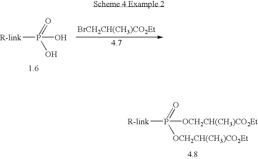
[R-link]P(O)(=O)O.[BrCH2CH(CH3)CO2Et].[R-link]P([OCH2CH(CH3)CO2Et])(=O)[OCH2CH(CH3)CO2Et]
